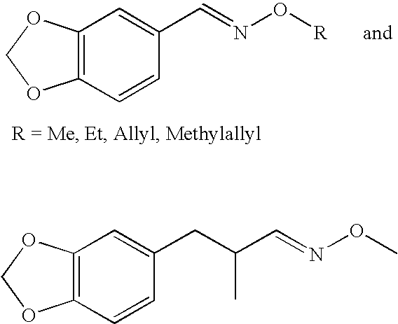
C12=C(C=CC(C=NO[R])=C1)OCO2.C(CC1=CC2=C(C=C1)OCO2)(C=NOC)C
